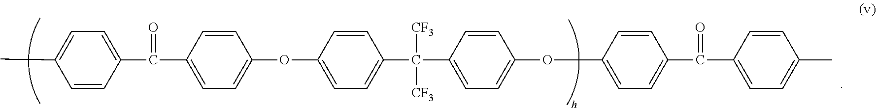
C1=CC(C(C2=CC=C(OC3=CC=C(C(C4=CC=C(OC5=CC=C(C(C6=CC=C(C)C=C6)=O)C=C5)C=C4)([CF3])[CF3])C=C3)C=C2)=O)=CC=C1C
